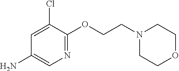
N1=C(OCCN2CCOCC2)C(Cl)=CC(N)=C1
